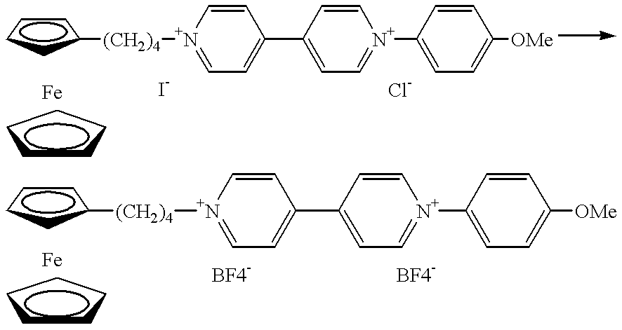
C1CCC([(CH2)4][N+]2=CC=C(C3=CC=[N+](C4=CC=C([OMe])C=C4)C=C3)C=C2)C1.C1CCCC1.C1CCC([(CH2)4][N+]2=CC=C(C3=CC=[N+](C4=CC=C([OMe])C=C4)C=C3)C=C2)C1.C1CCCC1
